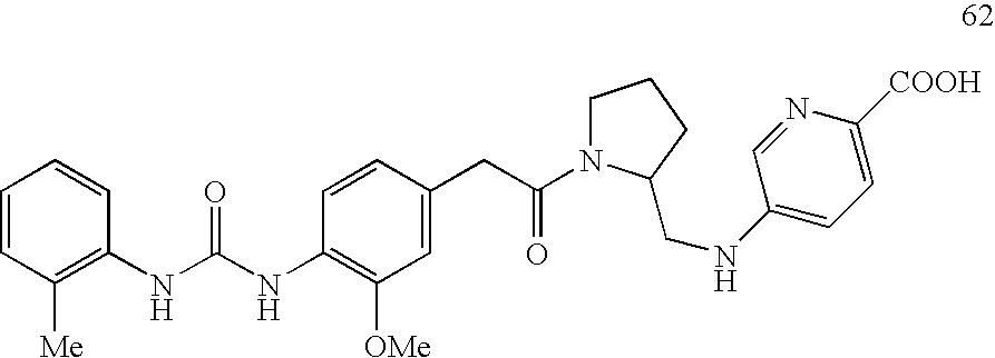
C1=CC=CC(NC(NC2=C([OMe])C=C(CC(N3CCCC3CNC3=CC=C([COOH])N=C3)=O)C=C2)=O)=C1[Me]
